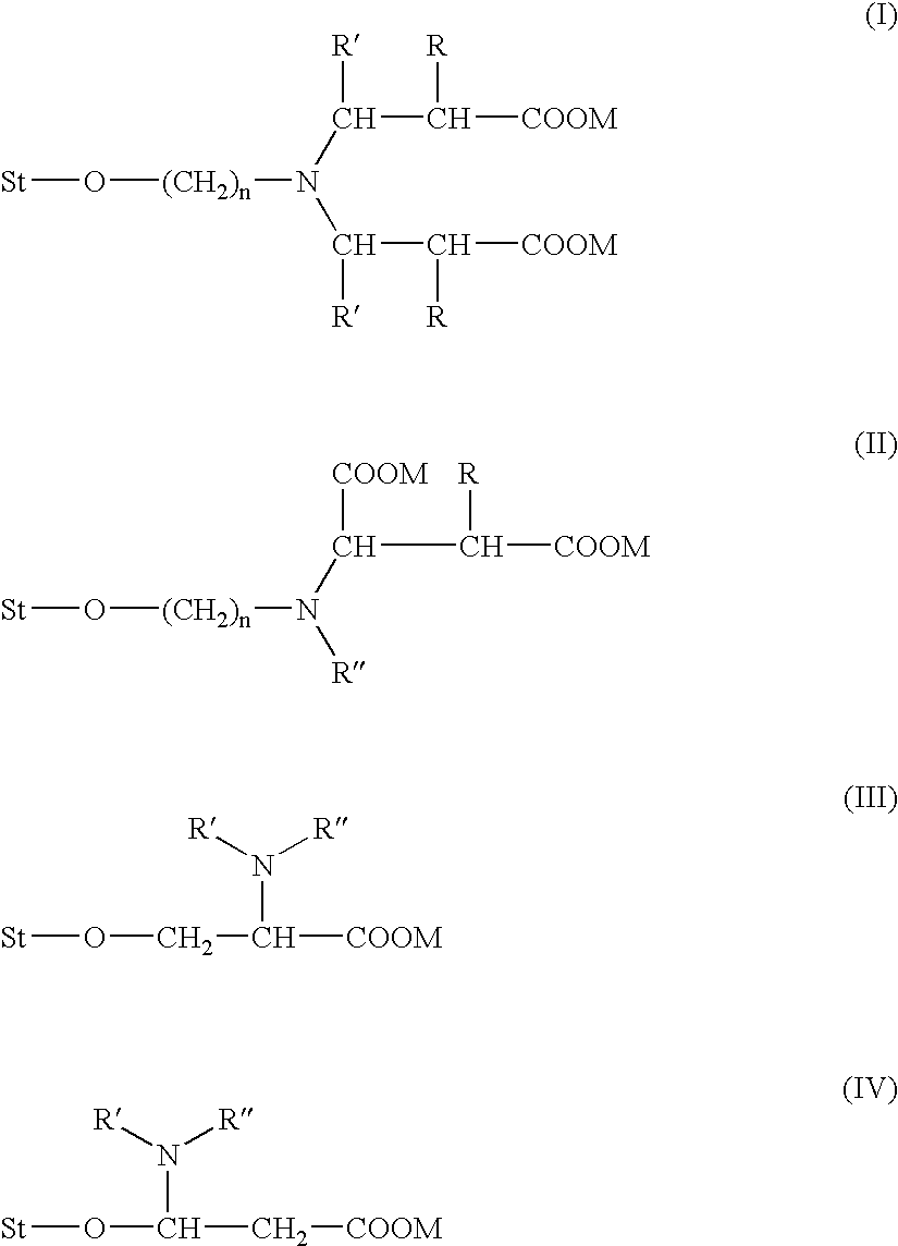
[St]O[(CH2)n]N(C([R])C([COOM])[R])C([R])C([COOM])[R].[St]O[(CH2)n]N([R])C([COOM])C([COOM])[R].[St]OCC([COOM])N([R])[R].[St]OC(C[COOM])N([R])[R]
